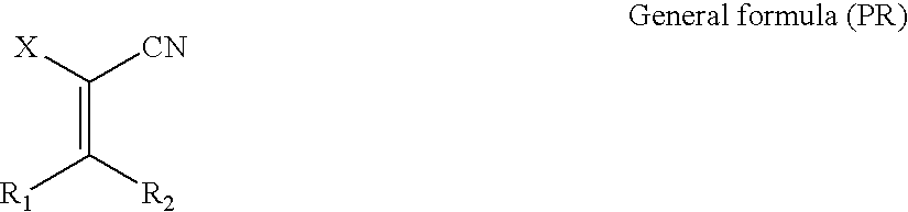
[X]C([CN])=C([R2])[R1]
